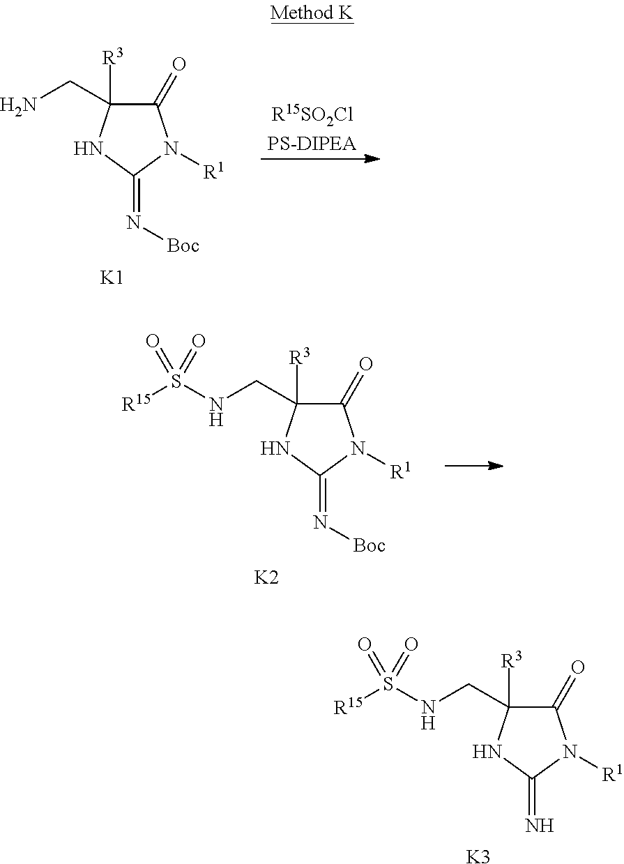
[R15SO2ClPS-DIPEA].C1([R3])(CN)C(=O)N([R1])C(=N[Boc])N1.[K1].C1([R3])(CNS([R15])(=O)=O)C(=O)N([R1])C(=N[Boc])N1.[K2].C1([R3])(CNS([R15])(=O)=O)C(=O)N([R1])C(=N)N1.[K3]
